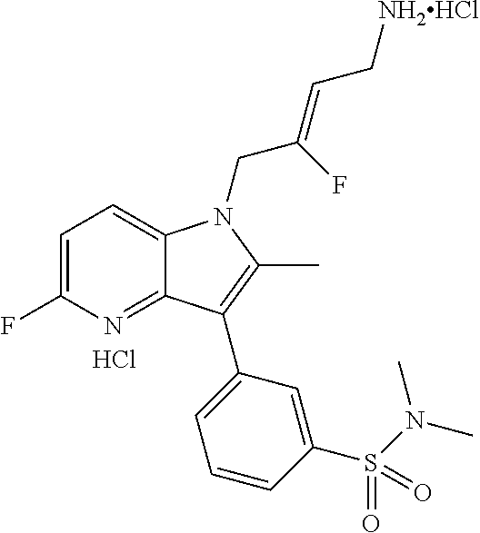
C1=C(F)N=C2C(=C1)N(CC(=CC[NH2HCl])F)C(C)=C2C1=CC=CC(S(N(C)C)(=O)=O)=C1.Cl
